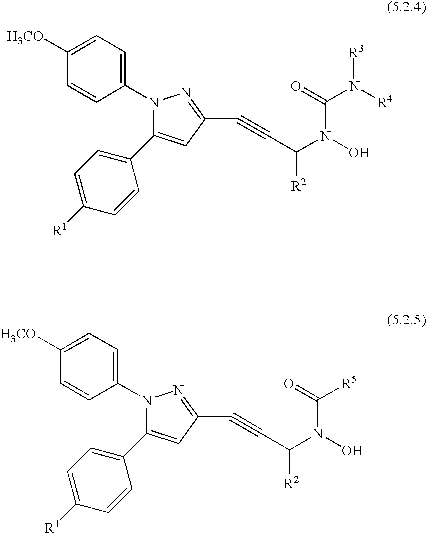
N1(C2=CC=C([H3CO])C=C2)C(C2=CC=C([R1])C=C2)=CC(C#CC([R2])N(O)C(=O)N([R4])[R3])=N1.N1(C2=CC=C([H3CO])C=C2)C(C2=CC=C([R1])C=C2)=CC(C#CC([R2])N(O)C(=O)[R5])=N1
